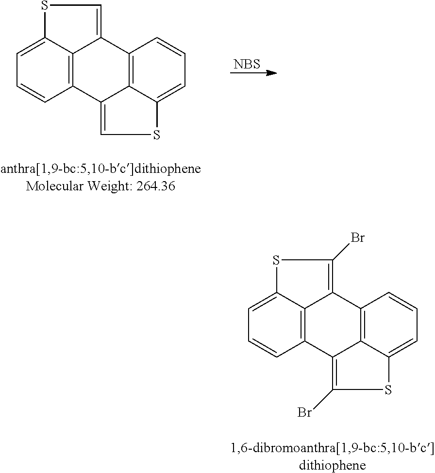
C1=C2C3=C(C=C1)C1=CSC4=CC=CC(=C14)C3=CS2.[NBS].C1=C2C3=C(C=C1)C1=C(Br)SC4=CC=CC(=C14)C3=C(Br)S2
